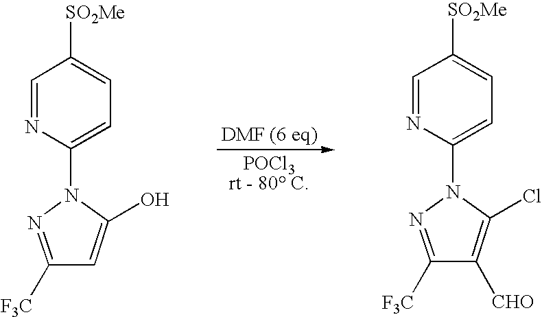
C1(N2N=C([F3C])C=C2O)=CC=C([SO2Me])C=N1.C1(N2N=C([F3C])C([CHO])=C2Cl)=CC=C([SO2Me])C=N1
